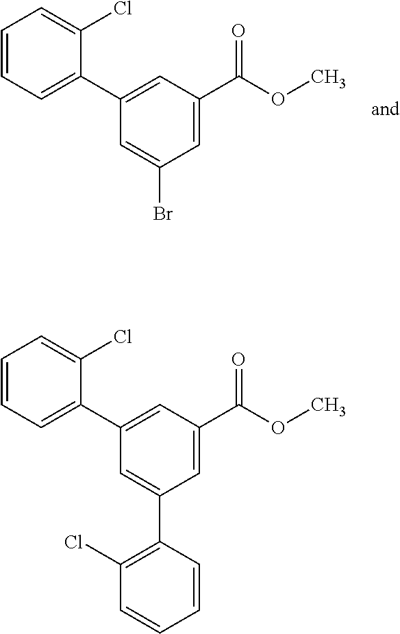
C1=CC=C(C2=CC(C(OC)=O)=CC(Br)=C2)C(Cl)=C1.C1=CC=C(C2=CC(C(OC)=O)=CC(C3=C(Cl)C=CC=C3)=C2)C(Cl)=C1
